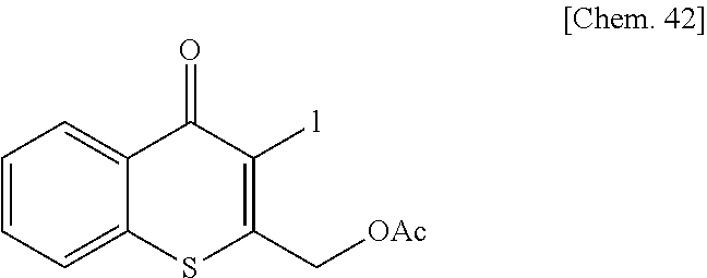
C1=CC=C2C(=C1)C(=O)C([l])=C(C[OAc])S2
